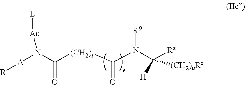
C([(CH2)t]C(=O)N([R9])C([Rx])([(CH2)uRz])[H])(=O)N([Au][L])[A][R]
